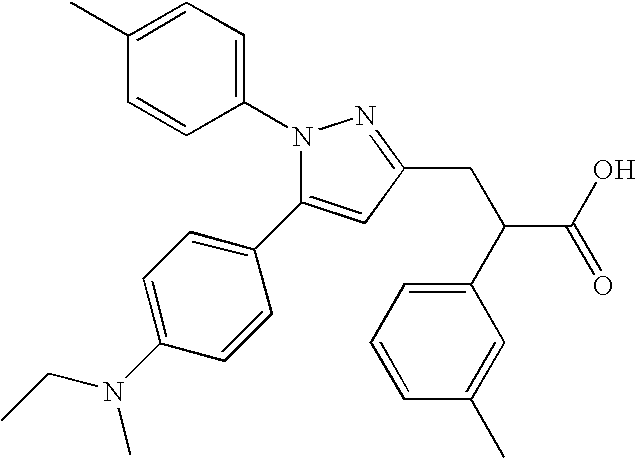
N1(C2=CC=C(C)C=C2)C(C2=CC=C(N(CC)C)C=C2)=CC(CC(C2=CC=CC(C)=C2)C(O)=O)=N1
